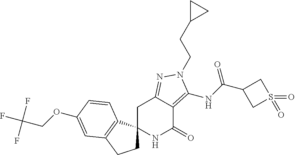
O(C1=CC2=C(C3(CC2)NC(=O)C2=C(NC(=O)C4CS(=O)(=O)C4)N(CCC4CC4)N=C2C3)C=C1)CC(F)(F)F
